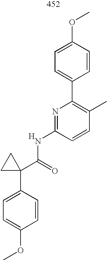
COC1=CC=C(C2(C(=O)NC3=NC(C4=CC=C(OC)C=C4)=C(C)C=C3)CC2)C=C1.[H]
